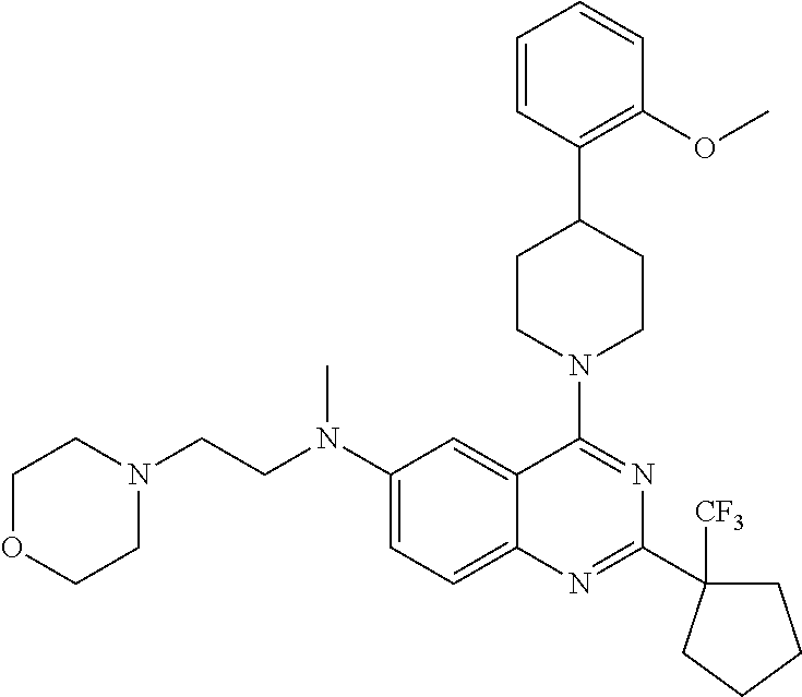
C1(N(CCN2CCOCC2)C)=CC=C2C(=C1)C(N1CCC(C3=C(OC)C=CC=C3)CC1)=NC(C1([CF3])CCCC1)=N2
